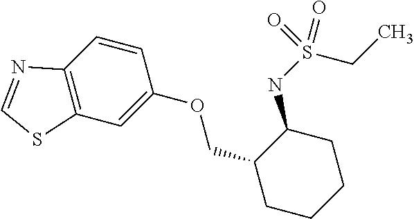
C12=C(C=C(OCC3CCCCC3NS(=O)(CC)=O)C=C1)SC=N2
